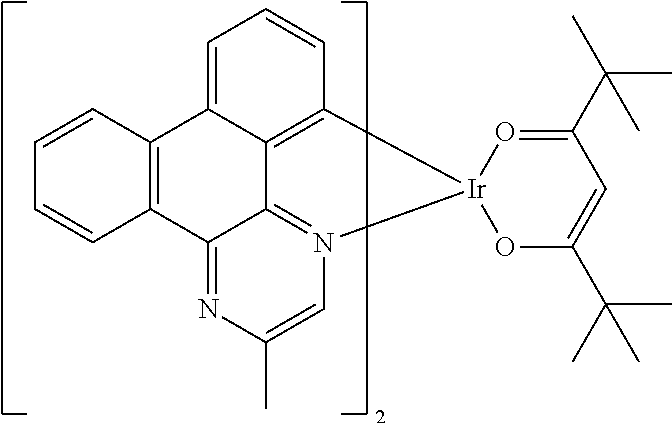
C1=C2C3=C(C=C1)[Ir]1(OC(C(C)(C)C)=CC(C(C)(C)C)=O1)N1=C3C(=NC(C)=C1)C1=C2C=CC=C1
